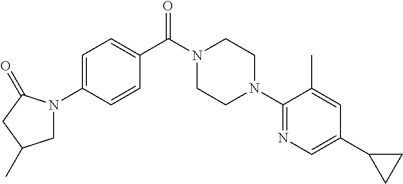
C1=C(N2CC(C)CC2=O)C=CC(C(N2CCN(C3=NC=C(C4CC4)C=C3C)CC2)=O)=C1
